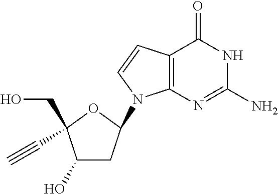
C12=C(N=C(N)NC1=O)N(C1CC(O)C(CO)(C#C)O1)C=C2
